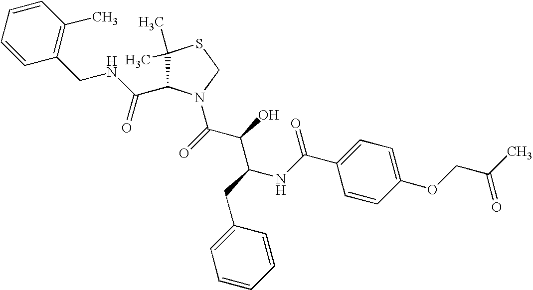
C1(C)(C)C(C(NCC2=C(C)C=CC=C2)=O)N(C(C(C(NC(C2=CC=C(OCC(C)=O)C=C2)=O)CC2=CC=CC=C2)O)=O)CS1
